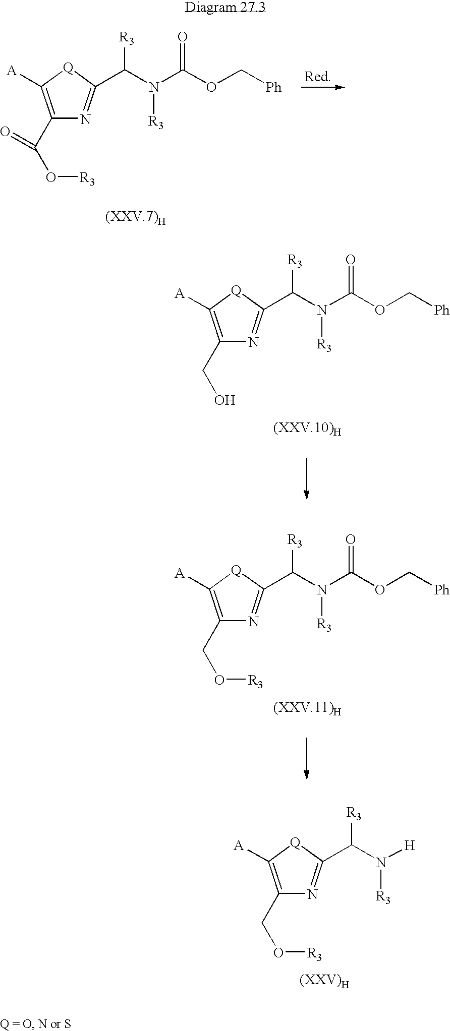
C1(CO[R3])=C([A])[Q]C(C(N([H])[R3])[R3])=N1.C1(C(O[R3])=O)=C([A])[Q]C(C(N(C(OC[Ph])=O)[R3])[R3])=N1.C1(CO)=C([A])[Q]C(C(N(C(OC[Ph])=O)[R3])[R3])=N1.C1(CO[R3])=C([A])[Q]C(C(N(C(OC[Ph])=O)[R3])[R3])=N1
